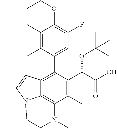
C12=C(C)C(C3=C4C5=C(C(C)=C3C(C(=O)O)OC(C)(C)C)N(C)CCN5C(C)=C4)=CC(F)=C1OCCC2
